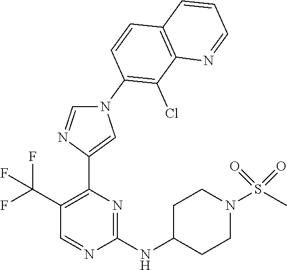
C1(C(F)(F)F)=C(C2=CN(C3=C(Cl)C4=C(C=C3)C=CC=N4)C=N2)N=C(NC2CCN(S(C)(=O)=O)CC2)N=C1
